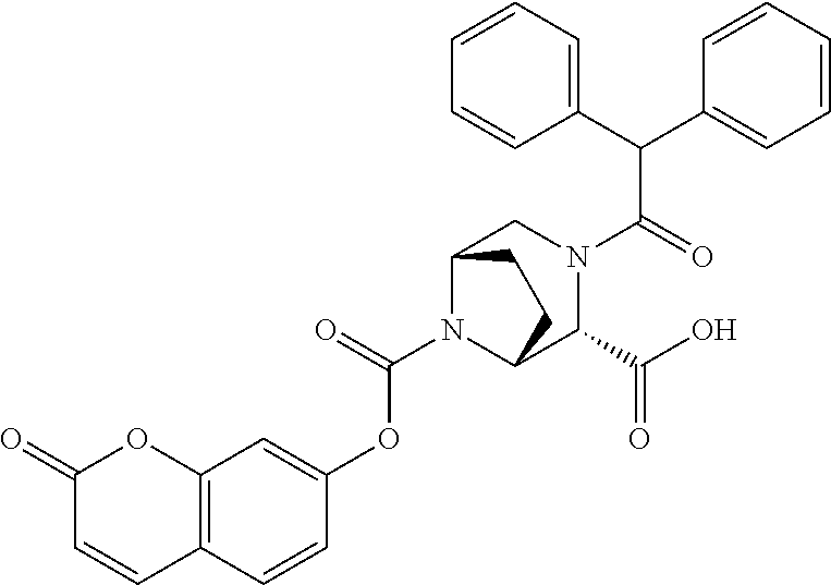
O(C(N1C2C(C(O)=O)N(C(C(C3=CC=CC=C3)C3=CC=CC=C3)=O)CC1CC2)=O)C1=CC2=C(C=C1)C=CC(=O)O2
